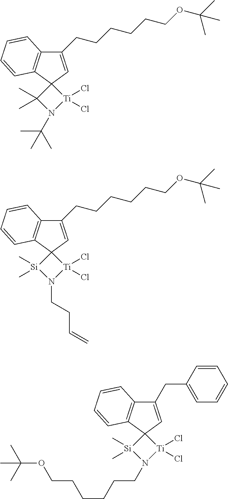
C12=C(C3(C=C1CCCCCCOC(C)(C)C)C(C)(C)N(C(C)(C)C)[Ti]3(Cl)Cl)C=CC=C2.C12=C(C3(C=C1CCCCCCOC(C)(C)C)[Si](C)(C)N(CCC=C)[Ti]3(Cl)Cl)C=CC=C2.C12=C(C3(C=C1CC1=CC=CC=C1)[Si](C)(C)N(CCCCCCOC(C)(C)C)[Ti]3(Cl)Cl)C=CC=C2
